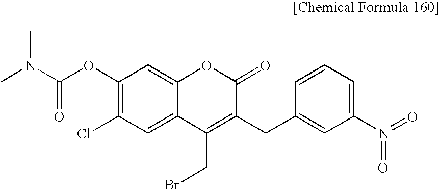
C1(OC(N(C)C)=O)=C(Cl)C=C2C(=C1)OC(=O)C(CC1=CC(N(=O)=O)=CC=C1)=C2CBr
